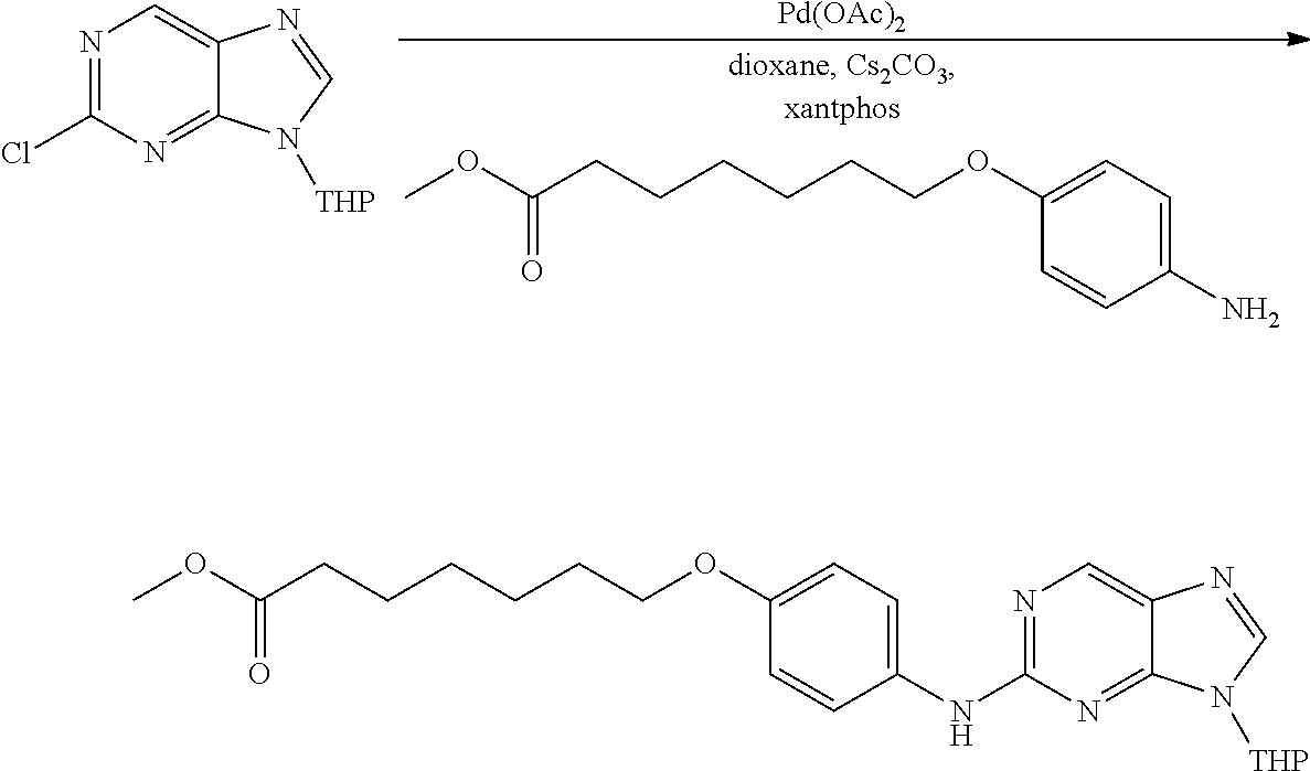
N1=C(Cl)N=C2C(=C1)N=CN2[THP].COC(CCCCCCOC1=CC=C(N)C=C1)=O.[Pd(OAc)2].N1=C(NC2=CC=C(OCCCCCCC(OC)=O)C=C2)N=C2C(=C1)N=CN2[THP]
